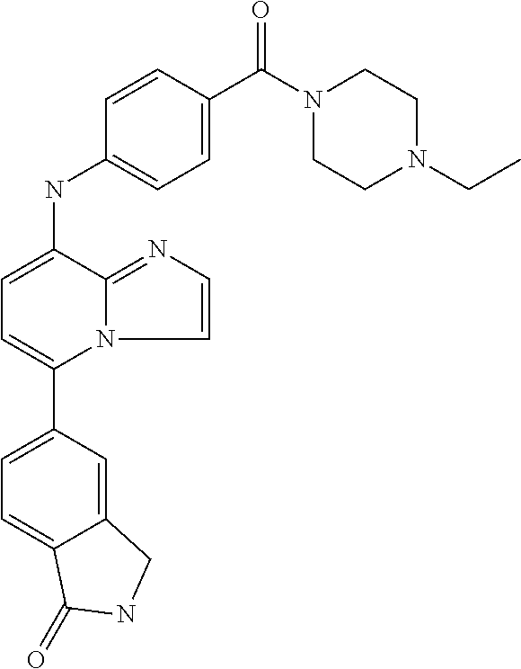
C12=CC(C3=CC=C(NC4=CC=C(C(=O)N5CCN(CC)CC5)C=C4)C4=NC=CN34)=CC=C1C(=O)NC2
